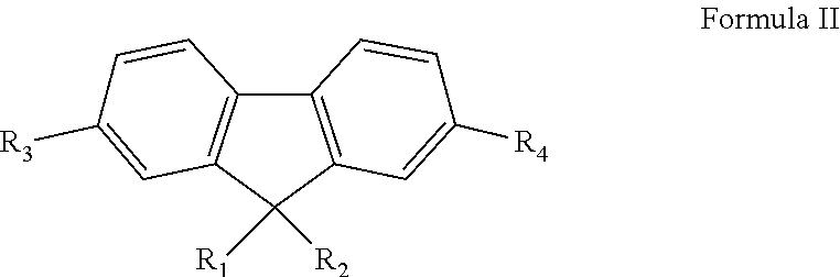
C12=C(C([R1])([R2])C3=C1C=CC([R4])=C3)C=C([R3])C=C2
